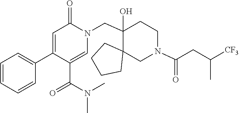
C1(C2=CC=CC=C2)=CC(=O)N(CC2(O)C3(CCCC3)CN(C(CC(C)[CF3])=O)CC2)C=C1C(N(C)C)=O
